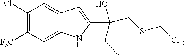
C1(Cl)=C([F3C])C=C2C(=C1)C=C(C(CSC[CF3])(CC)O)N2
